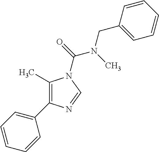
C1(C)=C(C2=CC=CC=C2)N=CN1C(N(CC1=CC=CC=C1)C)=O
